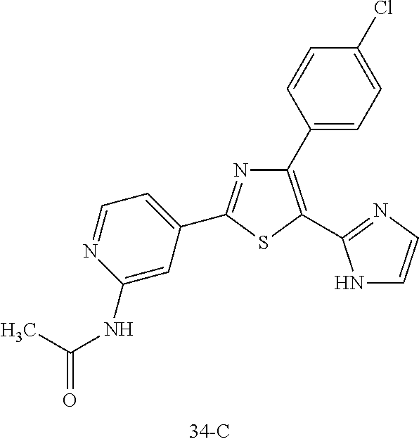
N1=C(C2=CC=NC(NC(=O)C)=C2)SC(C2=NC=CN2)=C1C1=CC=C(Cl)C=C1
